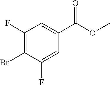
C1(F)=C(Br)C(F)=CC(C(OC)=O)=C1
